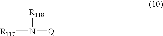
[R117]N([Q])[R118]
